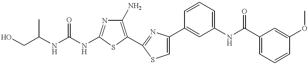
C(NC1=NC(N)=C(C2=NC(C3=CC(NC(C4=CC=CC(OC)=C4)=O)=CC=C3)=CS2)S1)(NC(CO)C)=O
